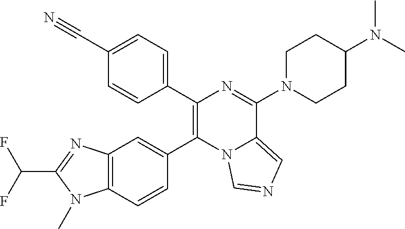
C1(C2=C(C3=CC4=C(C=C3)N(C)C(C(F)F)=N4)N3C(=CN=C3)C(N3CCC(N(C)C)CC3)=N2)=CC=C(C#N)C=C1
